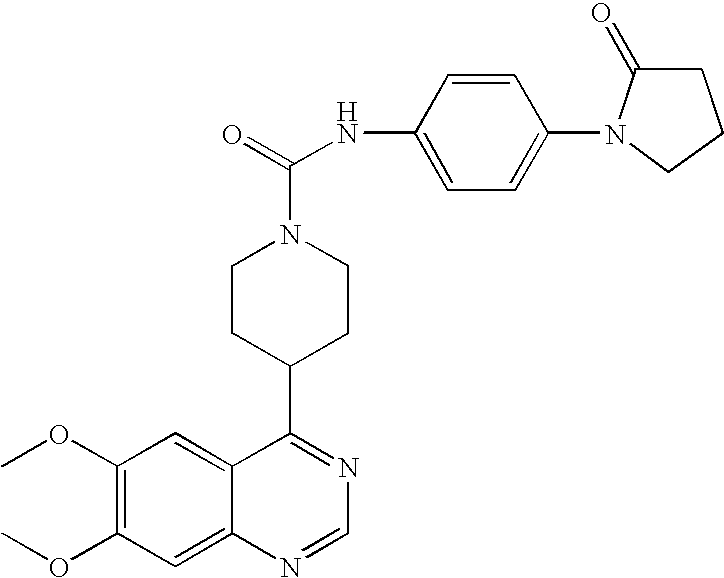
C1CC(C2=NC=NC3=CC(OC)=C(OC)C=C23)CCN1C(=O)NC1=CC=C(N2C(=O)CCC2)C=C1
